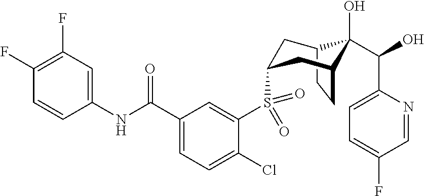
C12CCC(CC(S(C3=CC(C(NC4=CC(F)=C(F)C=C4)=O)=CC=C3Cl)(=O)=O)C1)C2(O)C(O)C1=CC=C(F)C=N1
